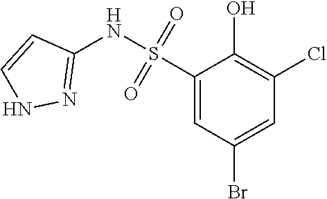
C1(S(NC2=NNC=C2)(=O)=O)=CC(Br)=CC(Cl)=C1O
